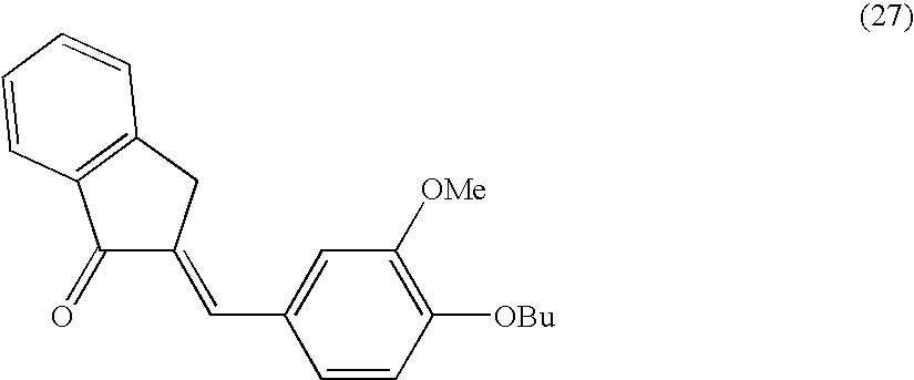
C1(=O)C(=CC2=CC([OMe])=C([OBu])C=C2)CC2=C1C=CC=C2
